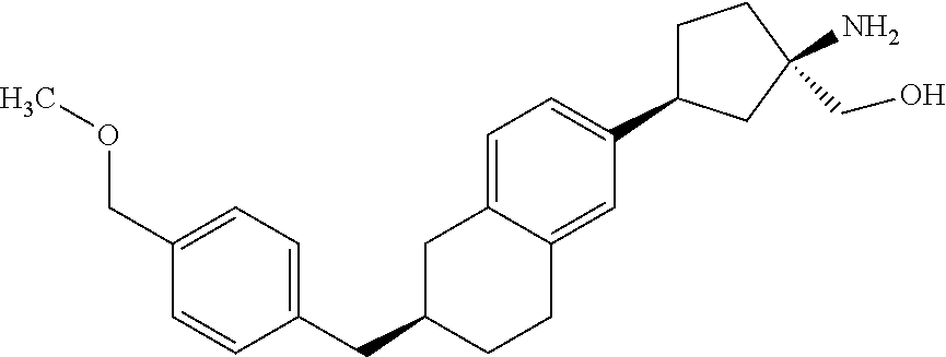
C1=C2C(=CC(C3CCC(N)(CO)C3)=C1)CCC(CC1=CC=C(COC)C=C1)C2
